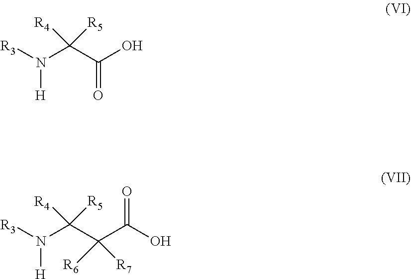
[R3]N(C(C(O)=O)([R4])[R5])[H].[R3]N(C(C(C(O)=O)([R7])[R6])([R4])[R5])[H]
